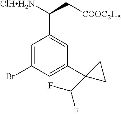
[ClHH2N]C(C[COOC2H5])C1=CC(C2(C(F)F)CC2)=CC(Br)=C1
